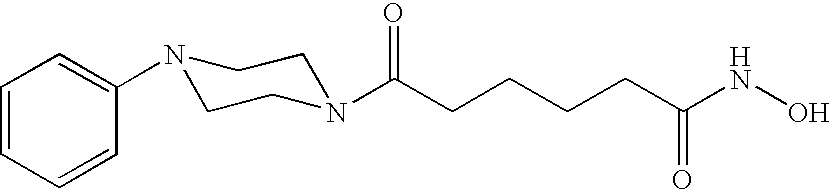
C(CCCCC(NO)=O)(=O)N1CCN(C2=CC=CC=C2)CC1
